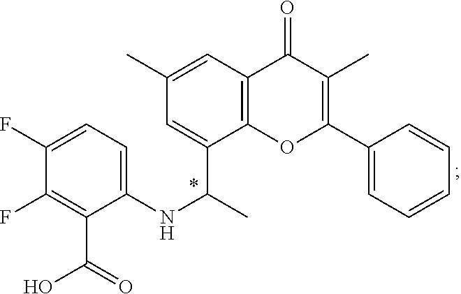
C1(F)=CC=C(NC(C)C2=CC(C)=CC3=C2OC(C2=CC=CC=C2)=C(C)C3=O)C(C(O)=O)=C1F
